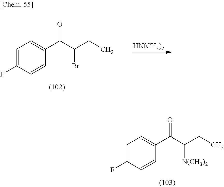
C1=C(F)C=CC(C(C(Br)CC)=O)=C1.[HN(CH3)2].C1=C(F)C=CC(C(C([N(CH3)2])CC)=O)=C1
